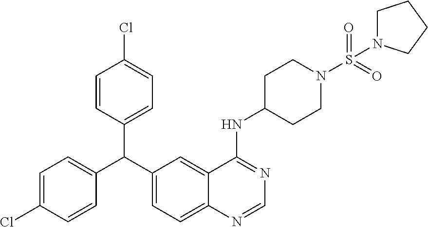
C1=C(Cl)C=CC(C(C2=CC=C3C(=C2)C(NC2CCN(S(=O)(=O)N4CCCC4)CC2)=NC=N3)C2=CC=C(Cl)C=C2)=C1
